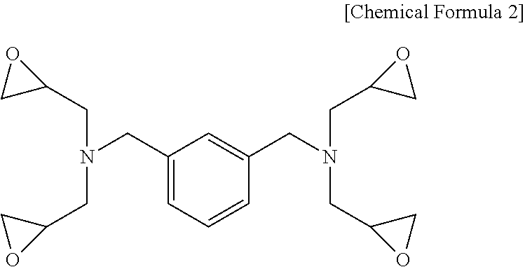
C1(CN(CC2OC2)CC2CO2)=CC=CC(CN(CC2CO2)CC2OC2)=C1
